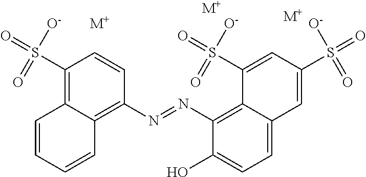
[M+].C1(S(=O)([O-])=O)=C2C(=C(N=NC3=C4C(S(=O)([O-])=O)=CC(S(=O)([O-])=O)=CC4=CC=C3O)C=C1)C=CC=C2.[M+].[M+]
